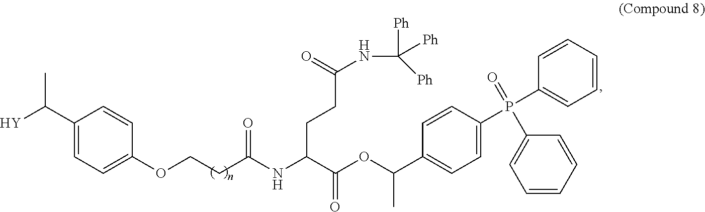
C1(C([Y])C)=CC=C(OCCC(=O)NC(C(OC(C)C2=CC=C(P(C3=CC=CC=C3)(C3=CC=CC=C3)=O)C=C2)=O)CCC(NC([Ph])([Ph])[Ph])=O)C=C1
